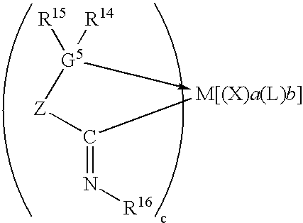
C1(=N[R16])[Z][G5]([R15])([R14])->[M[(X)a(L)b]]1
